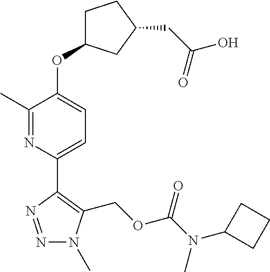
N1=NC(C2=CC=C(OC3CCC(CC(O)=O)C3)C(C)=N2)=C(COC(=O)N(C2CCC2)C)N1C
